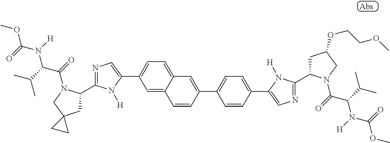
C1=C2C(=CC=C1C1=CN=C(C3CC4(CN3C(C(N(C(OC)=O)[H])C(C)C)=O)CC4)N1[H])C=C(C1=CC=C(C3=CN=C(C4CC(OCCOC)CN4C(=O)C(C(C)C)N([H])C(=O)OC)N3[H])C=C1)C=C2
